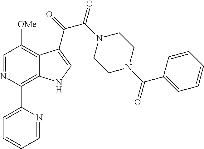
C1(C2=C3C(=C([OMe])C=N2)C(C(=O)C(N2CCN(C(C4=CC=CC=C4)=O)CC2)=O)=CN3)=CC=CC=N1
